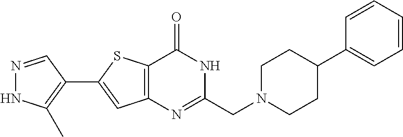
N1=CC(C2=CC3=C(S2)C(=O)NC(CN2CCC(C4=CC=CC=C4)CC2)=N3)=C(C)N1
